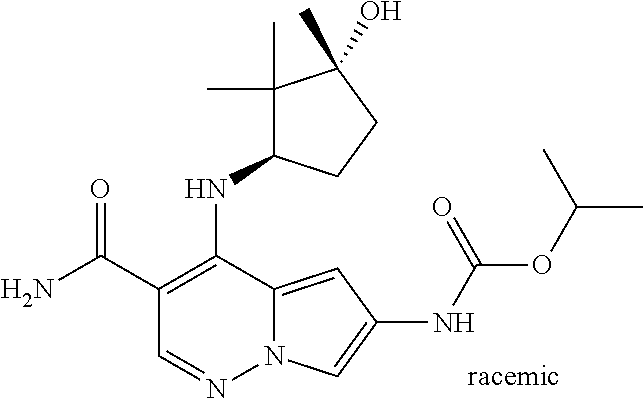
O=C(C1=C(NC2C(C)(C)C(C)(O)CC2)C2=CC(NC(OC(C)C)=O)=CN2N=C1)N
